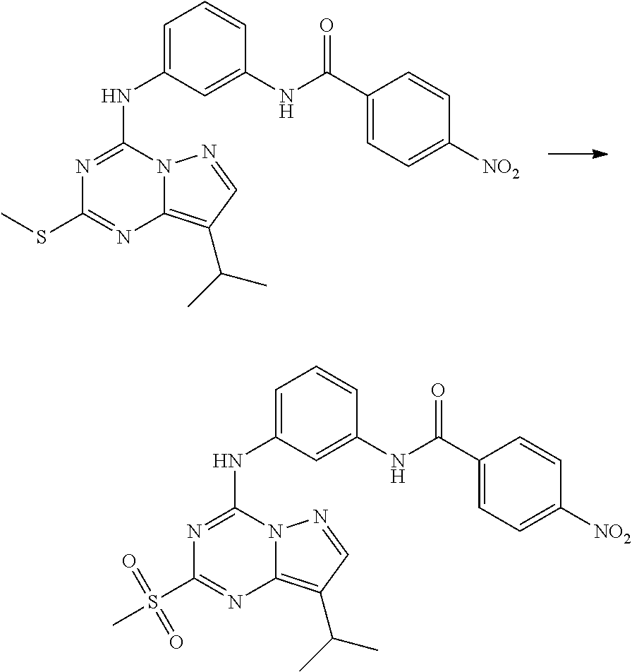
N1=C(NC2=CC=CC(NC(=O)C3=CC=C([NO2])C=C3)=C2)N2C(=C(C(C)C)C=N2)N=C1SC.N1=C(NC2=CC=CC(NC(=O)C3=CC=C([NO2])C=C3)=C2)N2C(=C(C(C)C)C=N2)N=C1S(C)(=O)=O
